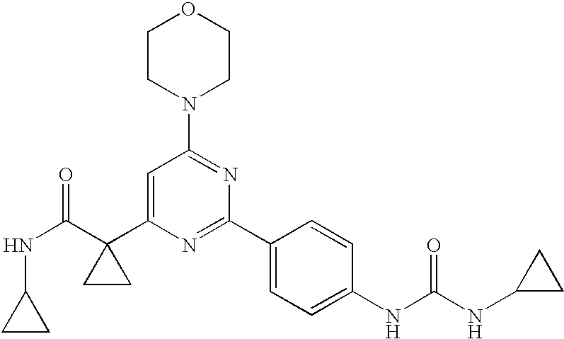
N(C(C1(C2=CC(N3CCOCC3)=NC(C3=CC=C(NC(=O)NC4CC4)C=C3)=N2)CC1)=O)C1CC1
